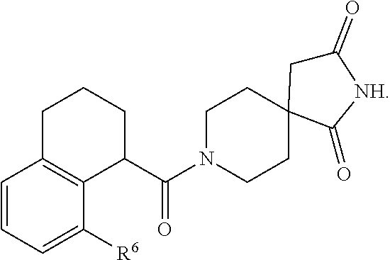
C1C2=C(C(C(N3CCC4(CC3)CC(=O)[NH]C4=O)=O)CC1)C([R6])=CC=C2
